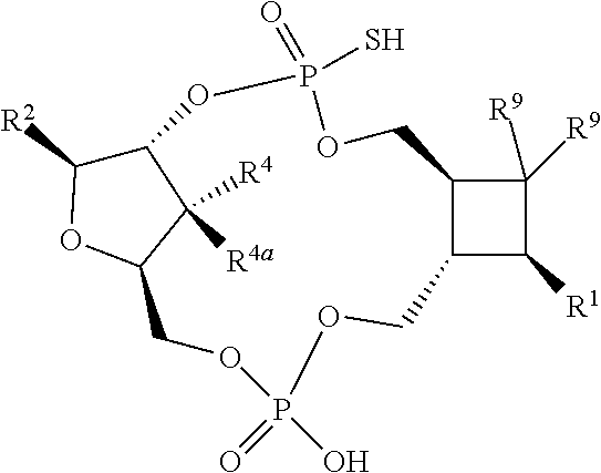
C12C(C([R1])C1([R9])[R9])COP(=O)(O)OCC1OC([R2])C(OP(=O)(S)OC2)C1([R4a])[R4]
